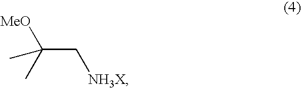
C(C[NH3X])(C)([MeO])C
